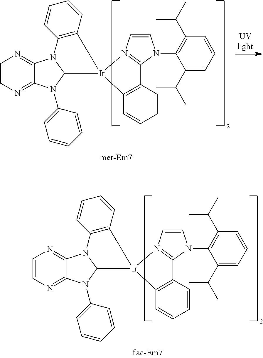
C1=CN=C2C(=N1)N1C(N2C2=CC=CC=C2)[Ir]2(C3=C1C=CC=C3)N1=C(N(C3=C(C(C)C)C=CC=C3C(C)C)C=C1)C1=C2C=CC=C1.C1=CN=C2C(=N1)N1C(N2C2=CC=CC=C2)[Ir]2(C3=C1C=CC=C3)N1=C(N(C3=C(C(C)C)C=CC=C3C(C)C)C=C1)C1=C2C=CC=C1
